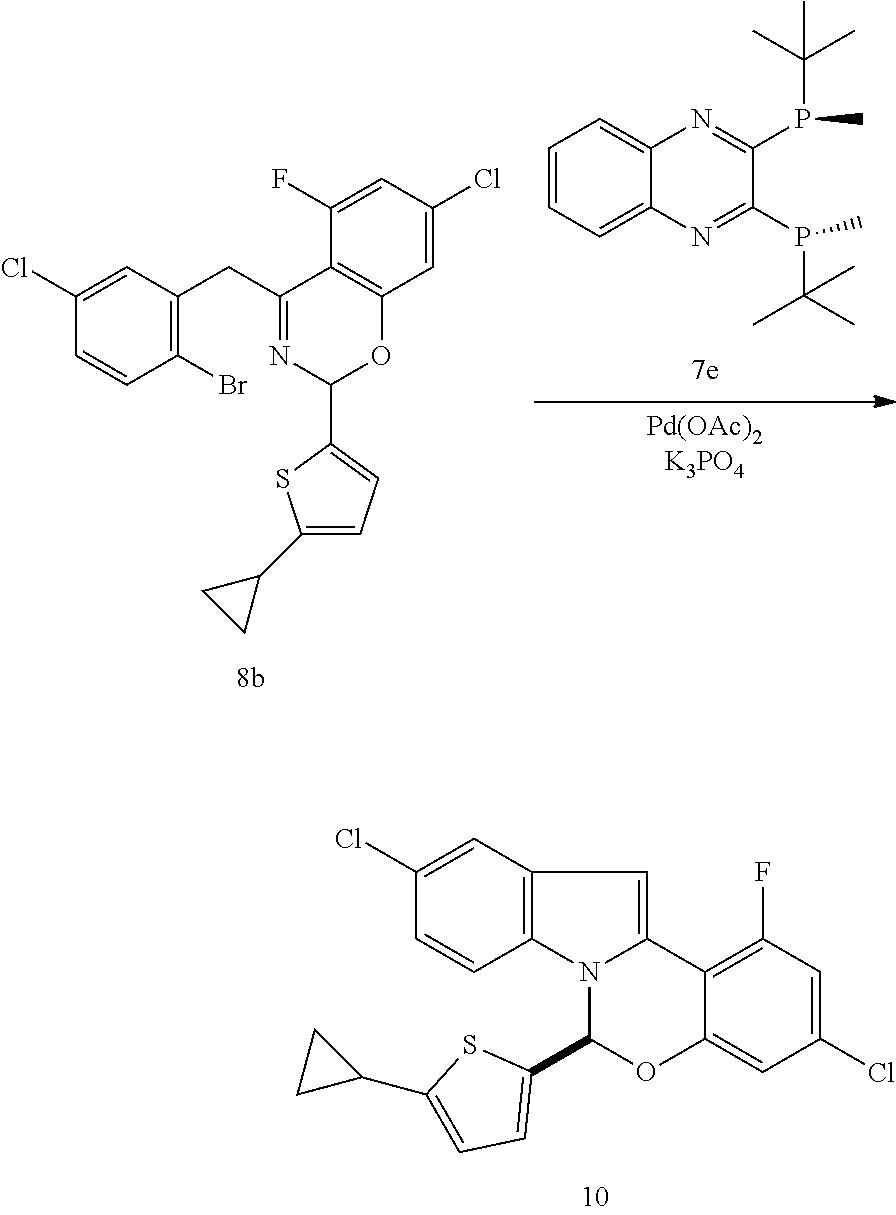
C1=CC=C2C(=C1)N=C(P(C(C)(C)C)C)C(P(C)C(C)(C)C)=N2.[Pd(OAc)2K3PO4].C1(Cl)=CC(CC2=NC(C3=CC=C(C4CC4)S3)OC3=C2C(F)=CC(Cl)=C3)=C(Br)C=C1.C12=CC(Cl)=CC(F)=C1C1=CC3=C(N1C(C1=CC=C(C4CC4)S1)O2)C=CC(Cl)=C3
